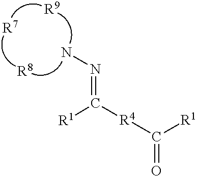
[R1]C(=O)[R4]C(=NN)[R1].[R9].[R8].[R7]
